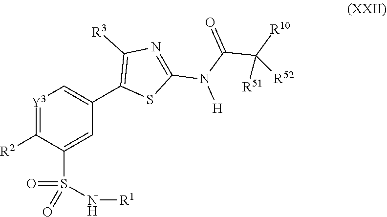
C1([R2])=[Y3]C=C(C2=C([R3])N=C(N(C(=O)C([R10])([R51])[R52])[H])S2)C=C1S(=O)(N[R1])=O
